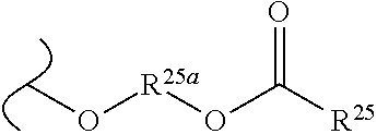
CO[R25a]OC([R25])=O
